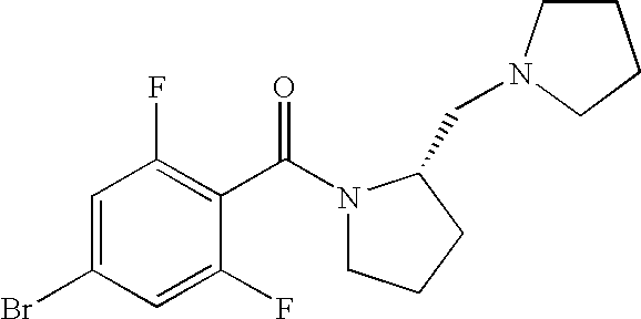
BrC1=CC(F)=C(C(N2CCCC2CN2CCCC2)=O)C(F)=C1
